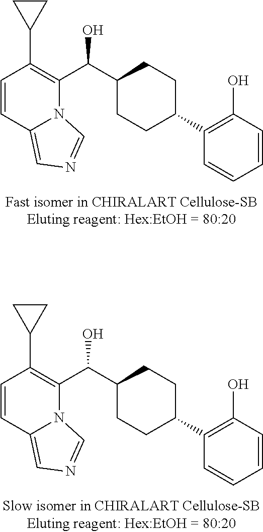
C1=CC2=CN=CN2C(C(C2CCC(C3=C(O)C=CC=C3)CC2)O)=C1C1CC1.C1=CC2=CN=CN2C(C(C2CCC(C3=C(O)C=CC=C3)CC2)O)=C1C1CC1
